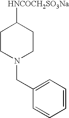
C1CN(CC2=CC=CC=C2)CCC1[HNCOCH2SO3Na]
